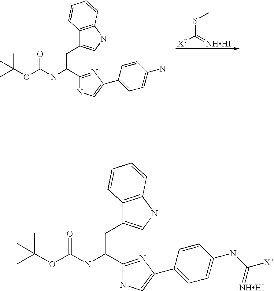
CSC([X7])=[NHHI].CC(OC(NC(C1=NC(C2=CC=C(N)C=C2)=CN1)CC1=CNC2=C1C=CC=C2)=O)(C)C.CC(OC(NC(C1=NC(C2=CC=C(NC([X7])=[NHHI])C=C2)=CN1)CC1=CNC2=C1C=CC=C2)=O)(C)C
